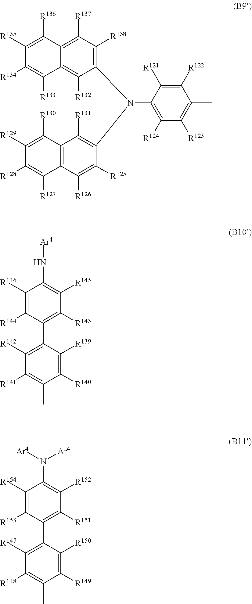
C1([R146])=C([R144])C(C2=C([R142])C([R141])=C(C)C([R140])=C2[R139])=C([R143])C([R145])=C1N[Ar4].C1(N(C2=C([R138])C([R137])=C3C(=C2[R132])C([R133])=C([R134])C([R135])=C3[R136])C2=C([R124])C([R123])=C(C)C([R122])=C2[R121])=C([R131])C2=C(C([R126])=C1[R125])C([R127])=C([R128])C([R129])=C2[R130].C1([R154])=C([R153])C(C2=C([R147])C([R148])=C(C)C([R149])=C2[R150])=C([R151])C([R152])=C1N([Ar4])[Ar4]
